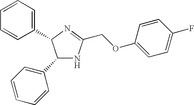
C1(C2=CC=CC=C2)NC(COC2=CC=C(F)C=C2)=NC1C1=CC=CC=C1
